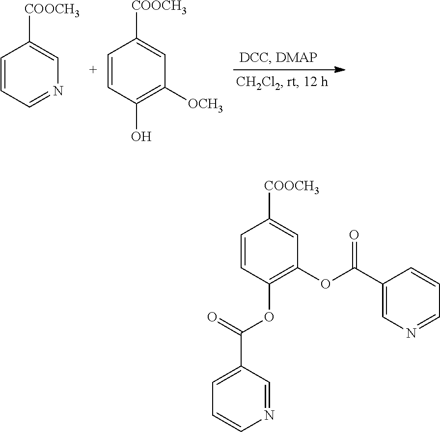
C1=CC=NC=C1[COOCH3].C1=CC(O)=C([OCH3])C=C1[COOCH3].C1=CC(OC(=O)C2=CC=CN=C2)=C(OC(C2=CN=CC=C2)=O)C=C1[COOCH3]
